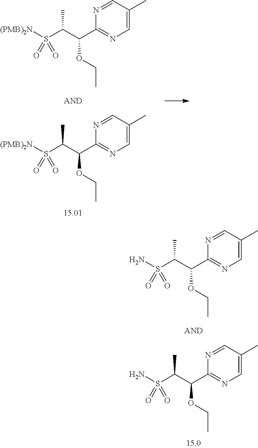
C1=C(C)C=NC(C(C(S([(PMB)2N])(=O)=O)C)OCC)=N1.C1=C(C)C=NC(C(C(S([(PMB)2N])(=O)=O)C)OCC)=N1.C1=C(C)C=NC(C(C(S(N)(=O)=O)C)OCC)=N1.C1=C(C)C=NC(C(C(S(N)(=O)=O)C)OCC)=N1
